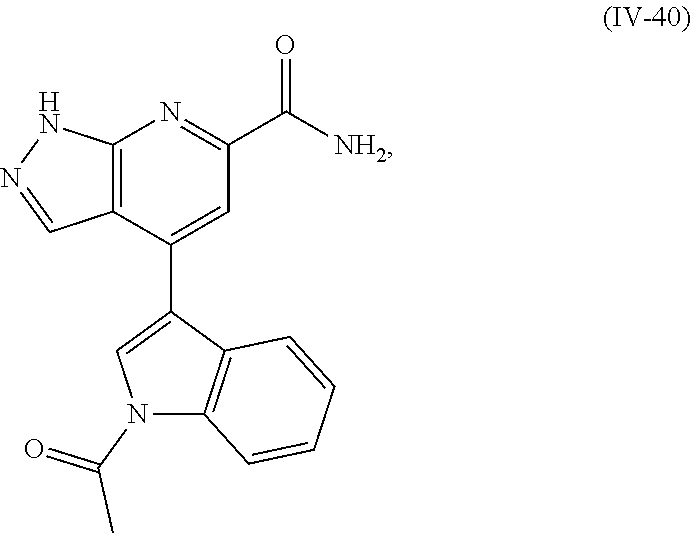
C12=C(C(C3=CN(C(=O)C)C4=C3C=CC=C4)=CC(C([NH2])=O)=N1)C=NN2
